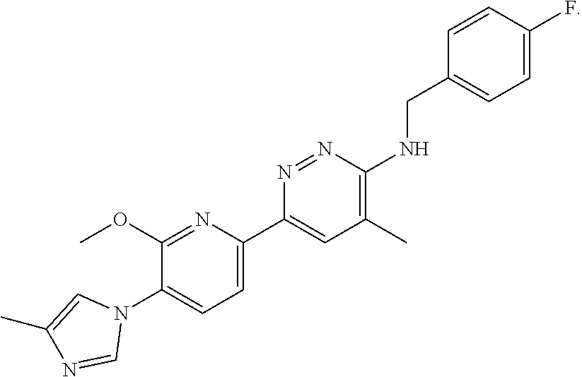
C1(OC)=NC(C2=CC(C)=C(NCC3=CC=C(F)C=C3)N=N2)=CC=C1N1C=C(C)N=C1
